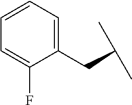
C(C(C)C)C1=CC=CC=C1F
